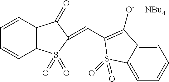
C12=C(C=CC=C1)C(=O)C(=CC1=C([O-])C3=CC=CC=C3S1(=O)=O)S2(=O)=O.[+NBu4]
